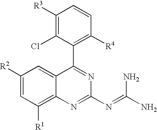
C1=C([R2])C=C2C(=C1[R1])N=C(N=C(N)N)N=C2C1=C([R4])C=CC([R3])=C1Cl
